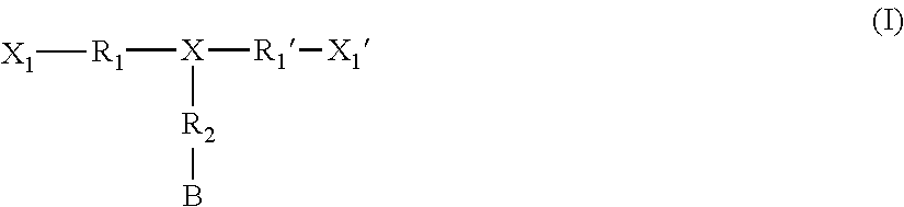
[X]([R2]B)([R1][X1])[R1][X1]
